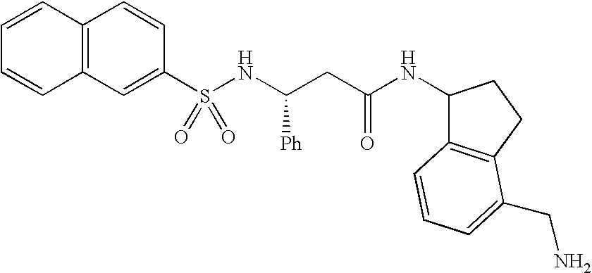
C1=CC2=C(C=C1)C=C(S(NC(CC(NC1C3=C(CC1)C(CN)=CC=C3)=O)[Ph])(=O)=O)C=C2
